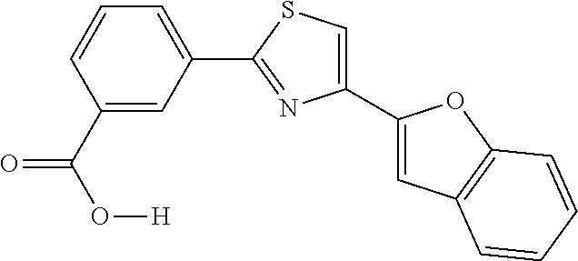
C1(C2=CC3=C(O2)C=CC=C3)=CSC(C2=CC=CC(C(O[H])=O)=C2)=N1
